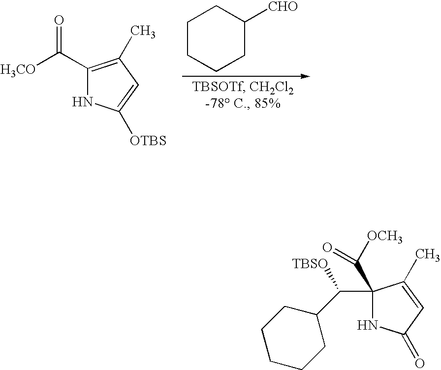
[H3CO]C(=O)C1=C(C)C=C([OTBS])N1.C1CCCC([CHO])C1.C1(C([OCH3])=O)(C(C2CCCCC2)[TBSO])NC(=O)C=C1C
